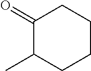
C1(=O)C(C)CCCC1
